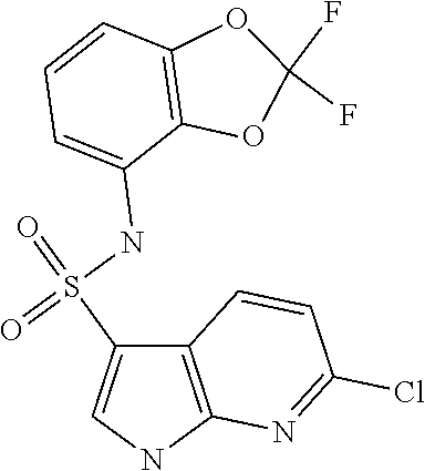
C12=C(NC=C1S(=O)(NC1=CC=CC3=C1OC(F)(F)O3)=O)N=C(Cl)C=C2
